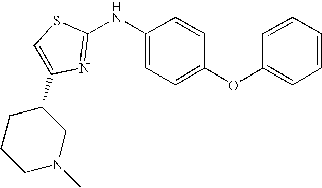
C1(C2=CSC(NC3=CC=C(OC4=CC=CC=C4)C=C3)=N2)CCCN(C)C1
